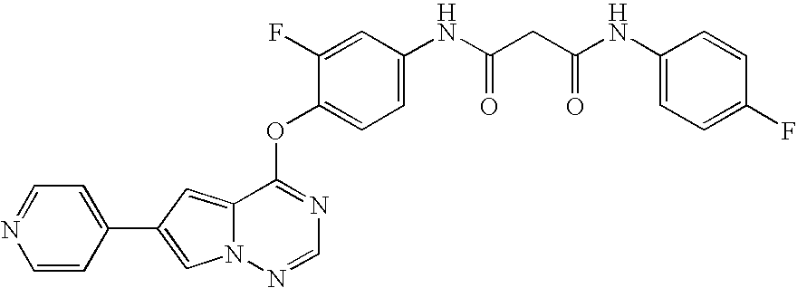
O(C1=NC=NN2C1=CC(C1=CC=NC=C1)=C2)C1=CC=C(NC(CC(NC2=CC=C(F)C=C2)=O)=O)C=C1F
